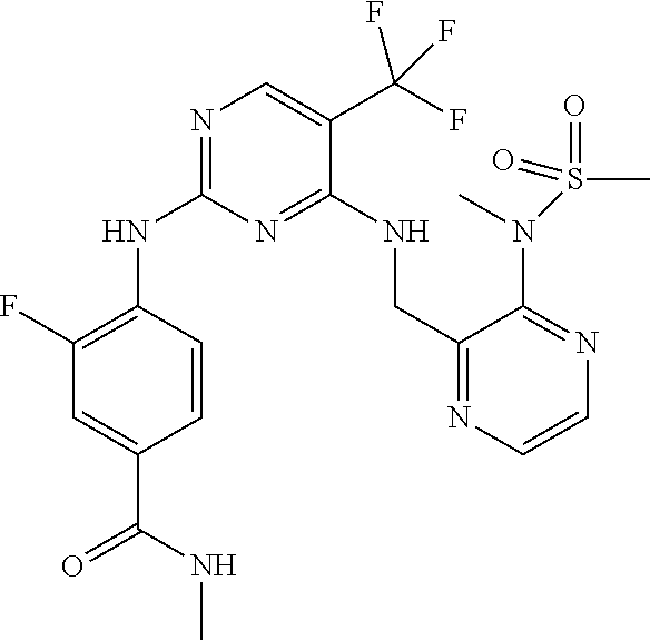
C1(F)=C(NC2=NC=C(C(F)(F)F)C(NCC3=NC=CN=C3N(C)S(C)(=O)=O)=N2)C=CC(C(NC)=O)=C1
